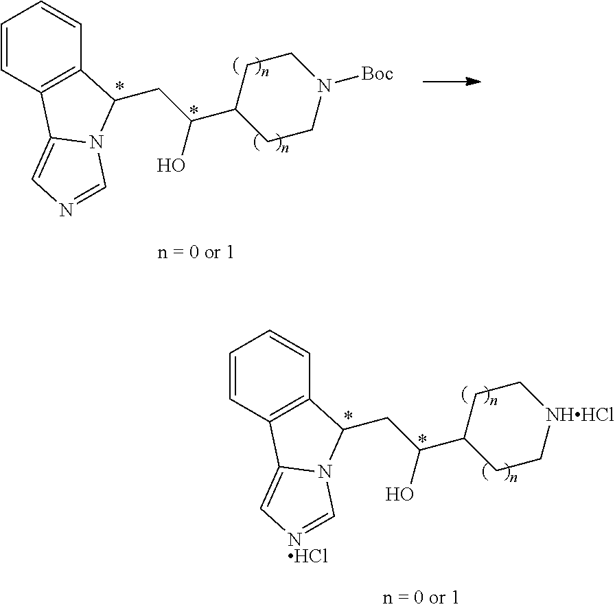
C1=CC2=C(C=C1)C(CC(C1CCN([Boc])CC1)O)N1C2=CN=C1.C1=CC2=C(C=C1)C(CC(C1CC[NHHCl]CC1)O)N1C2=C[NHCl]=C1
